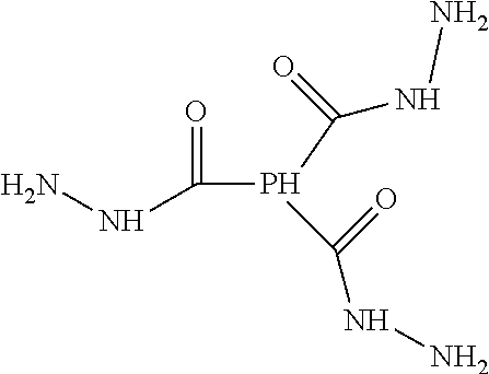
C(NN)(=O)P(C(=O)NN)C(=O)NN
